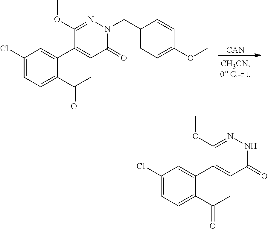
[CAN].C1(Cl)=CC=C(C(C)=O)C(C2=CC(=O)N(CC3=CC=C(OC)C=C3)N=C2OC)=C1.C1(Cl)=CC=C(C(C)=O)C(C2=CC(=O)NN=C2OC)=C1
